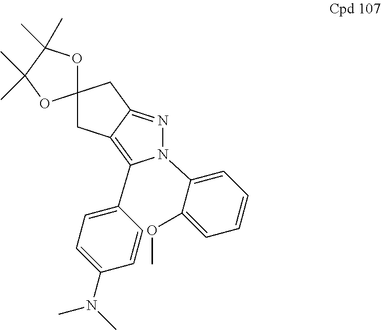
C1C2=C(C3=CC=C(N(C)C)C=C3)N(C3=CC=CC=C3OC)N=C2CC12OC(C)(C)C(C)(C)O2
